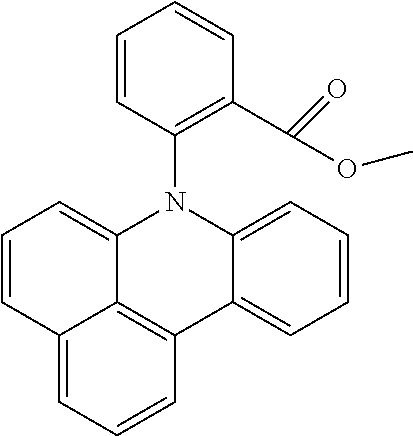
C1=CC2=CC=CC3=C2C(=C1)N(C1=C(C(=O)OC)C=CC=C1)C1=CC=CC=C31
